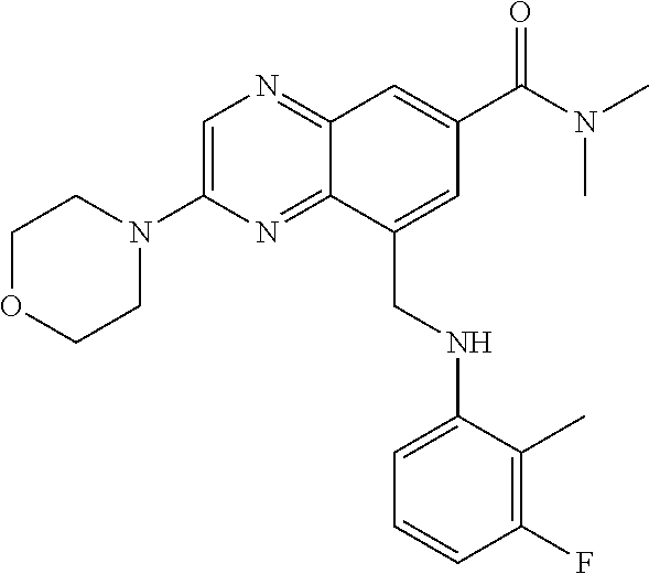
C1=C(N2CCOCC2)N=C2C(=N1)C=C(C(N(C)C)=O)C=C2CNC1=CC=CC(F)=C1C
